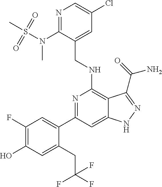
C1(C2=CC(F)=C(O)C=C2CC(F)(F)F)=NC(NCC2=CC(Cl)=CN=C2N(C)S(C)(=O)=O)=C2C(=C1)NN=C2C(N)=O
